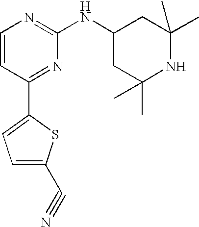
C1=CC(C2=CC=C(C#N)S2)=NC(NC2CC(C)(C)NC(C)(C)C2)=N1
